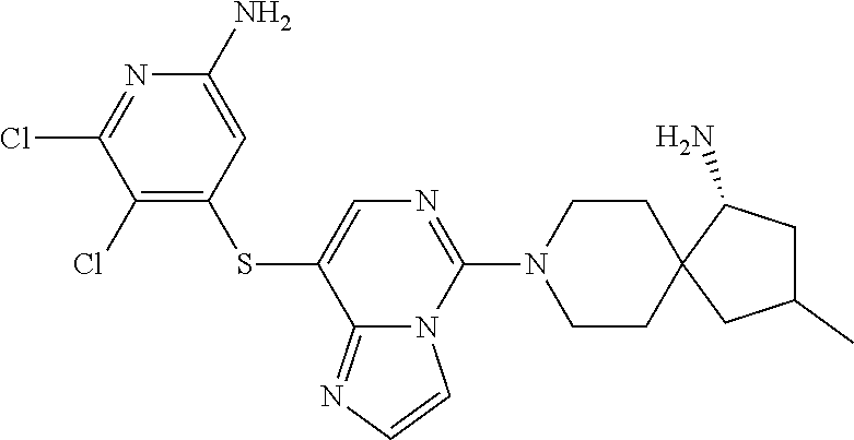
C1(N)=CC(SC2=CN=C(N3CCC4(CC3)CC(C)CC4N)N3C2=NC=C3)=C(Cl)C(Cl)=N1
